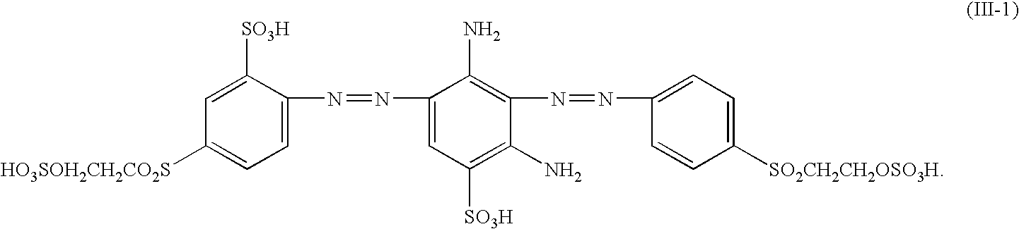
C1=C([SO3H])C(N=NC2=CC([SO3H])=C(N)C(N=NC3=CC=C([SO2CH2CH2OSO3H])C=C3)=C2N)=CC=C1[HO3SOH2CH2CO2S]
